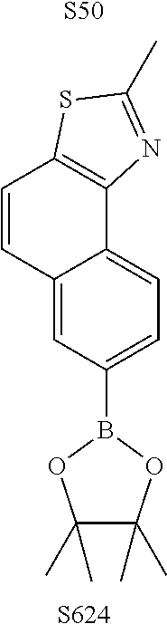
C12=C(C3=CC=C(B4OC(C)(C)C(C)(C)O4)C=C3C=C1)N=C(C)S2.[S50].[S624]
